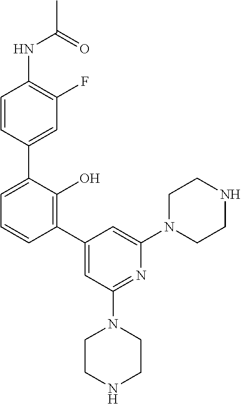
N(C1=C(F)C=C(C2=CC=CC(C3=CC(N4CCNCC4)=NC(N4CCNCC4)=C3)=C2O)C=C1)C(C)=O
